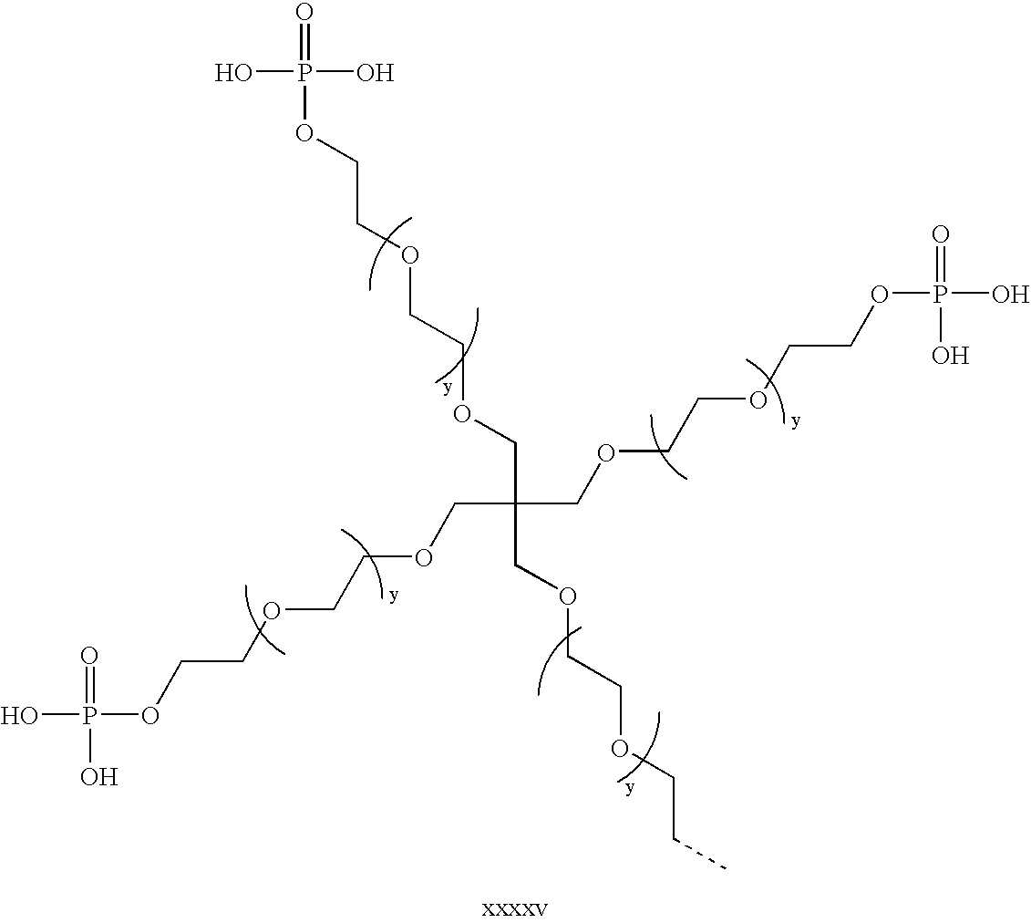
O(CCOCCOCC(COCCOCCC)(COCCOCCOP(O)(O)=O)COCCOCCOP(O)(O)=O)P(O)(=O)O
